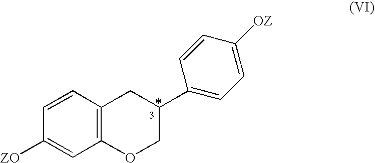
C1=CC2=C(C=C1[ZO])OCC(C1=CC=C([OZ])C=C1)C2
